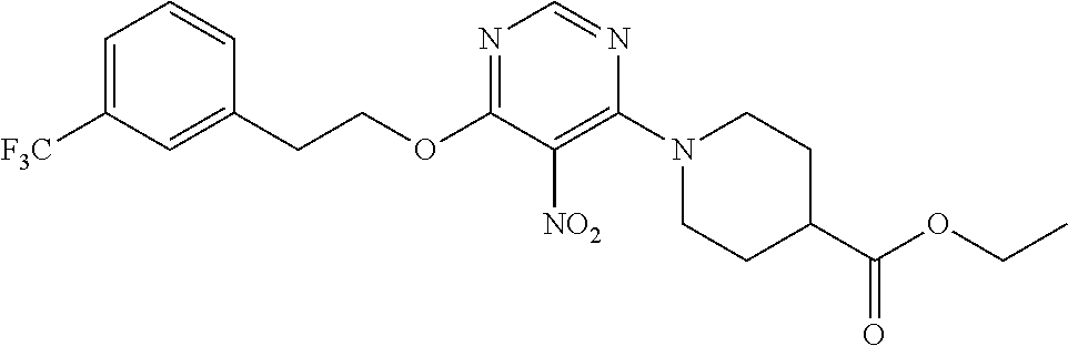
C(OC1=NC=NC(N2CCC(C(OCC)=O)CC2)=C1[NO2])CC1=CC([F3C])=CC=C1
